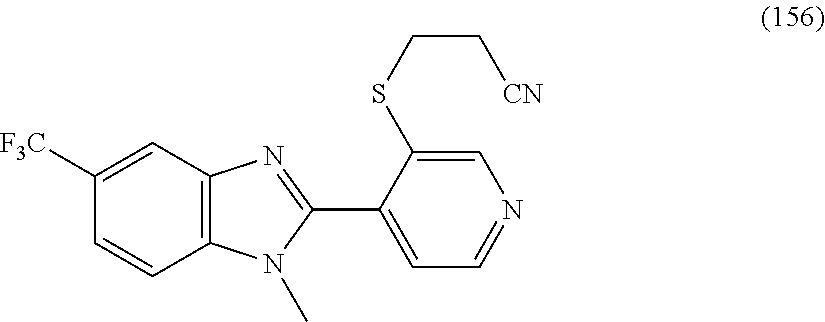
C1([F3C])=CC2=C(C=C1)N(C)C(C1=CC=NC=C1SCC[CN])=N2
